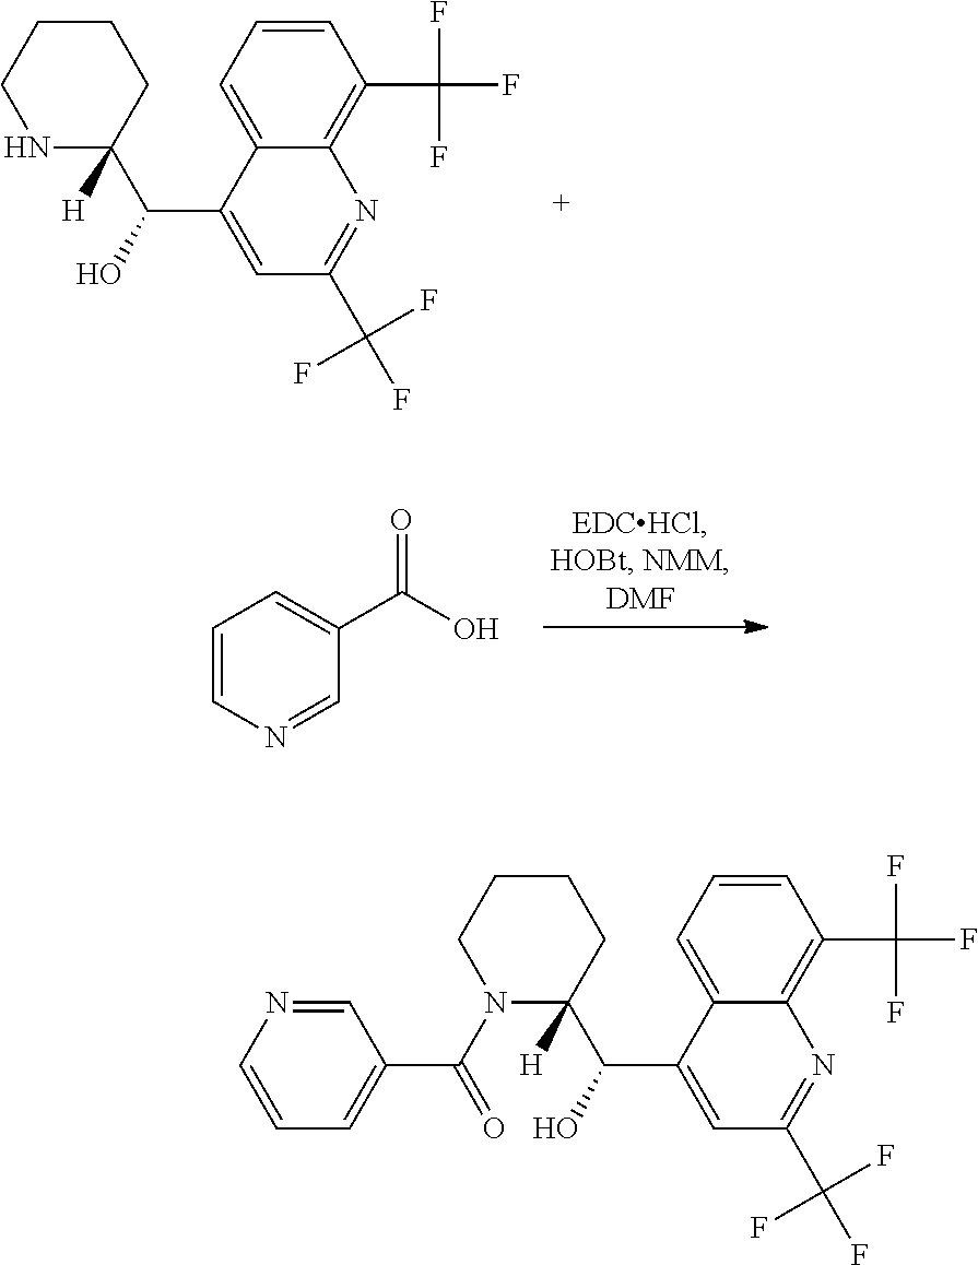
N1C(C(C2=CC(C(F)(F)F)=NC3=C(C(F)(F)F)C=CC=C32)O)([H])CCCC1.C1=CN=CC(C(O)=O)=C1.N1(C(C2=CC=CN=C2)=O)C(C(C2=CC(C(F)(F)F)=NC3=C(C(F)(F)F)C=CC=C32)O)([H])CCCC1
